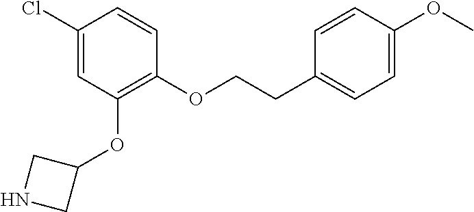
C1(Cl)=CC(OC2CNC2)=C(OCCC2=CC=C(OC)C=C2)C=C1
